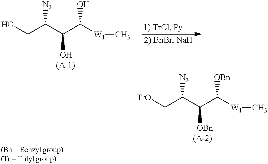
OCC(C(C([W1]C)O)O)[N3].[TrO]CC(C(C([W1]C)[OBn])[OBn])[N3]
